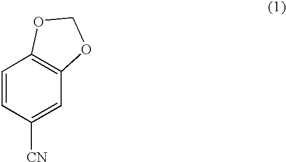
C1=CC([CN])=CC2=C1OCO2
